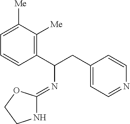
C1=CC(C(CC2=CC=NC=C2)N=C2NCCO2)=C([Me])C([Me])=C1
